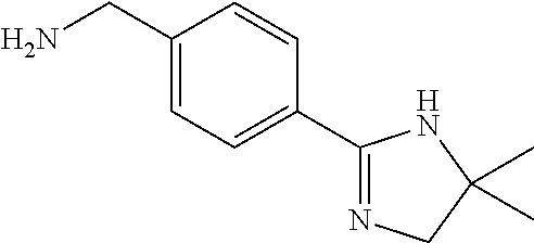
C1(CN)=CC=C(C2=NCC(C)(C)N2)C=C1
